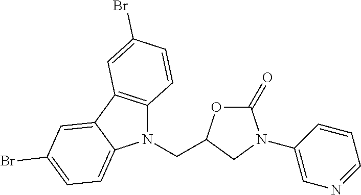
C12=C(C3=CC(Br)=CC=C3N1CC1CN(C3=CN=CC=C3)C(=O)O1)C=C(Br)C=C2
